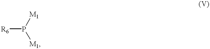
[R6]P([M1])[M1]
